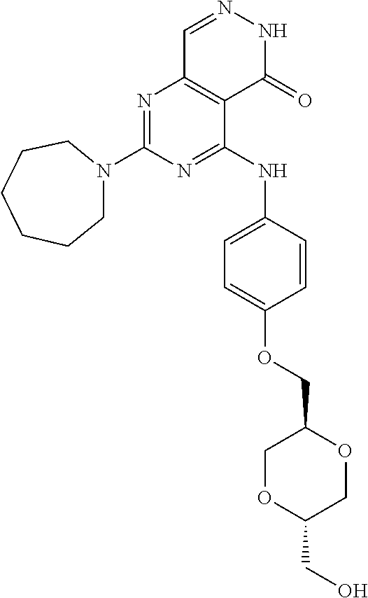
N1=C(NC2=CC=C(OCC3COC(CO)CO3)C=C2)C2=C(N=C1N1CCCCCC1)C=NNC2=O
